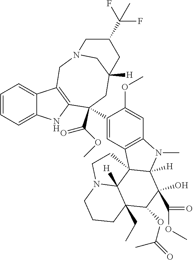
C1=CC=C2C(=C1)C1=C(N2)C(C(OC)=O)(C2=CC3=C(C=C2OC)N(C)C2([H])C34C3([H])C(CC)(CCCN3CC4)C(OC(=O)C)C2(C(=O)OC)O)CC2([H])CN(C1)CC(C(F)(F)C)C2
